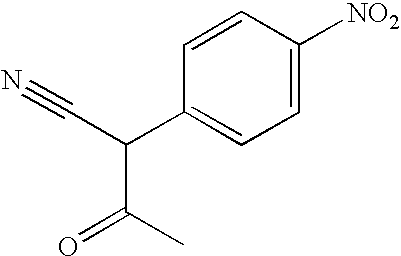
C1=C([NO2])C=CC(C(C#N)C(C)=O)=C1
